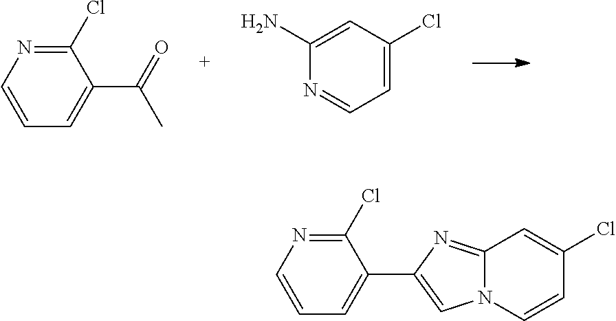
C1(Cl)=NC=CC=C1C(=O)C.N1=CC=C(Cl)C=C1N.C1(Cl)=NC=CC=C1C1=CN2C(=N1)C=C(Cl)C=C2
